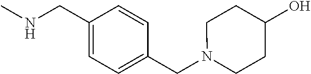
N(C)CC1=CC=C(CN2CCC(O)CC2)C=C1
